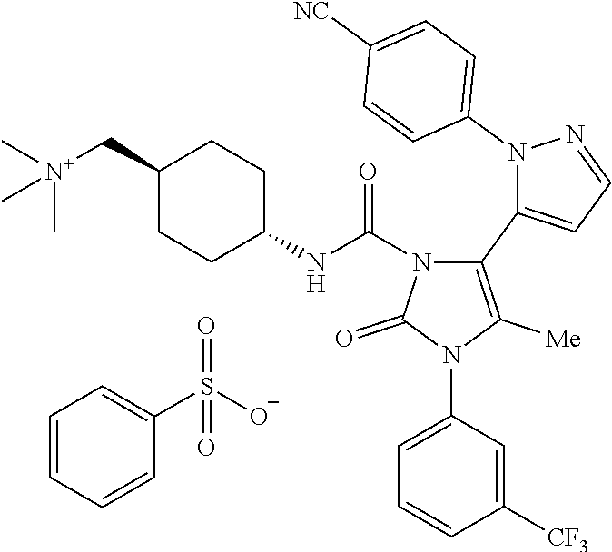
C1=C(N2C([Me])=C(C3=CC=NN3C3=CC=C([NC])C=C3)N(C(NC3CCC(C[N+](C)(C)C)CC3)=O)C2=O)C=C([CF3])C=C1.C1=CC=CC(S([O-])(=O)=O)=C1
